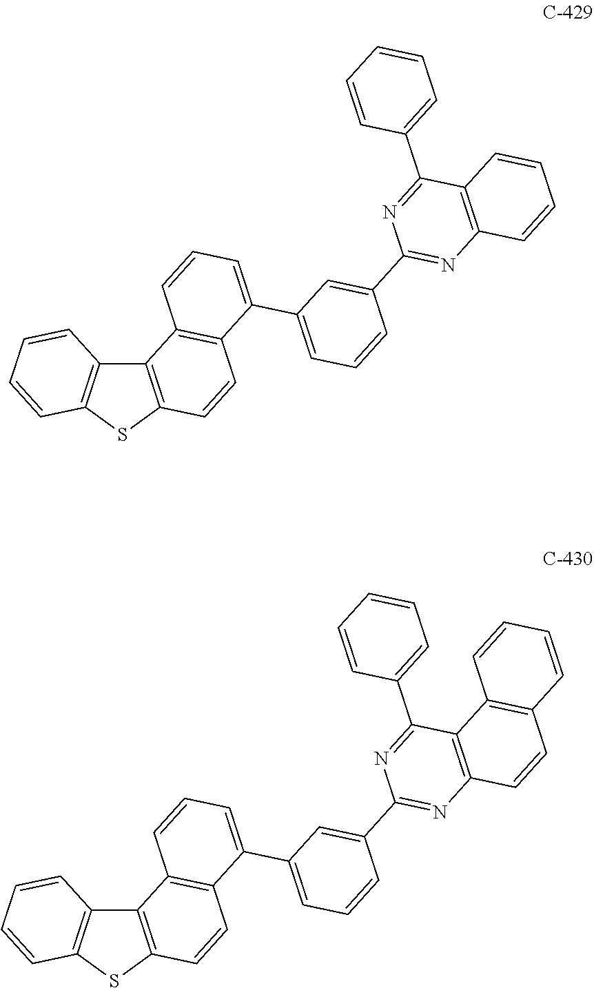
C12=C(SC3=C1C=CC=C3)C=CC1=C2C=CC=C1C1=CC=CC(C2=NC3=C(C(C4=CC=CC=C4)=N2)C=CC=C3)=C1.C12=C(SC3=C1C=CC=C3)C=CC1=C2C=CC=C1C1=CC=CC(C2=NC3=C(C(C4=CC=CC=C4)=N2)C2=C(C=C3)C=CC=C2)=C1
